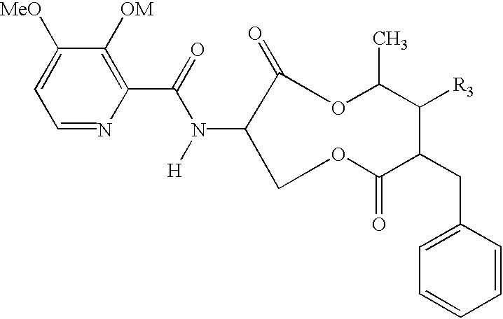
C1([MeO])=CC=NC(C(=O)N([H])C2C(=O)OC(C)C([R3])C(CC3=CC=CC=C3)C(=O)OC2)=C1[OM]
